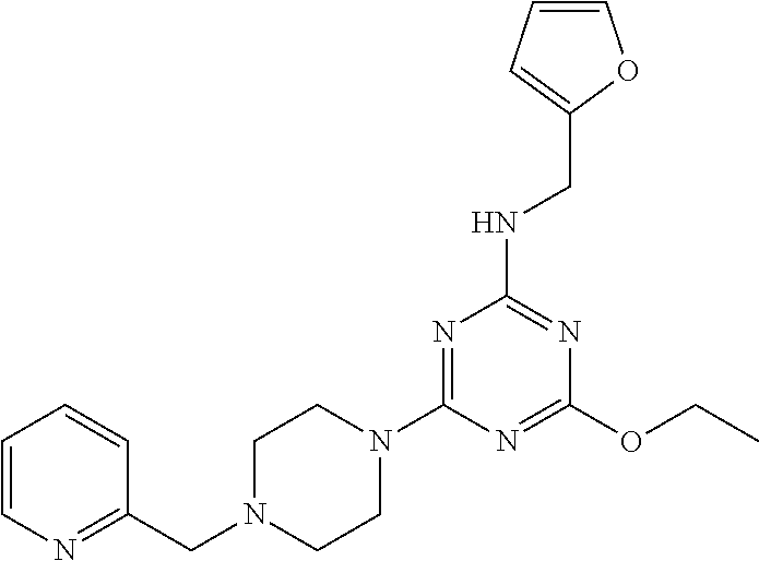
C1(OCC)=NC(N2CCN(CC3=NC=CC=C3)CC2)=NC(NCC2=CC=CO2)=N1
